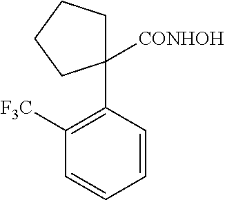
C1C(C2=C([F3C])C=CC=C2)([CONHOH])CCC1
